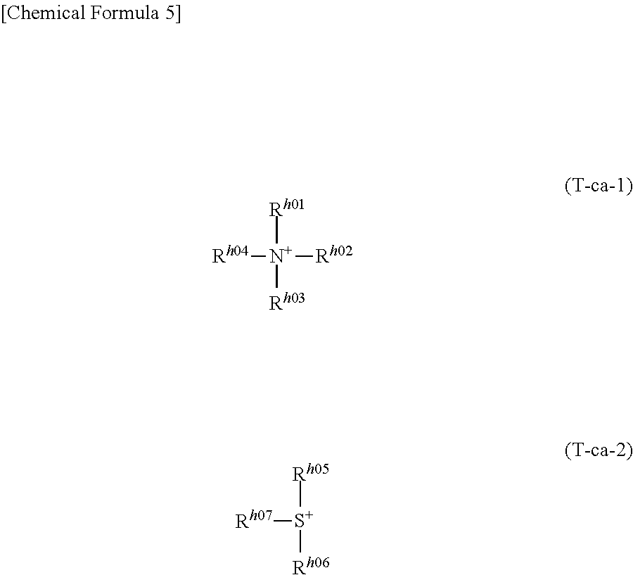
[Rh04][N+]([Rh02])([Rh01])[Rh03].[Rh07][S+]([Rh05])[Rh06]
